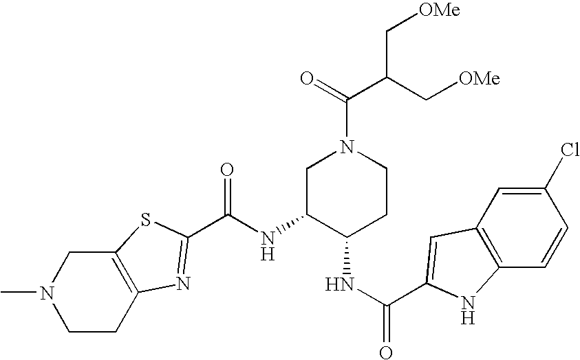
C12=C(CCN(C)C1)N=C(C(NC1C(NC(=O)C3=CC4=C(C=CC(Cl)=C4)N3)CCN(C(=O)C(C[OMe])C[OMe])C1)=O)S2
